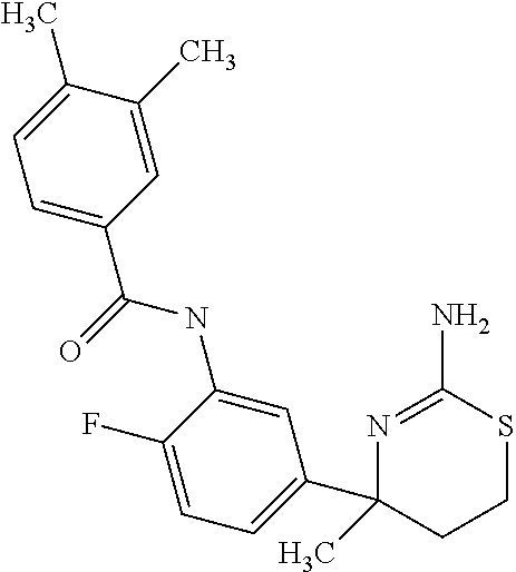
N1=C(N)SCCC1(C1=CC=C(F)C(NC(C2=CC=C(C)C(C)=C2)=O)=C1)C
